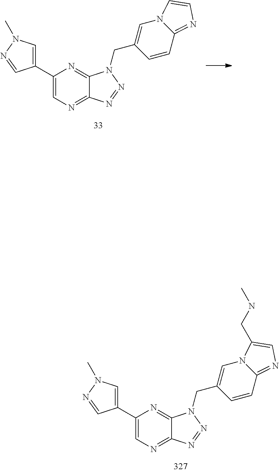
C1(C2=CN(C)N=C2)=CN=C2C(=N1)N(CC1=CN3C(=NC=C3)C=C1)N=N2.C1(C2=CN(C)N=C2)=CN=C2C(=N1)N(CC1=CN3C(=NC=C3CNC)C=C1)N=N2
